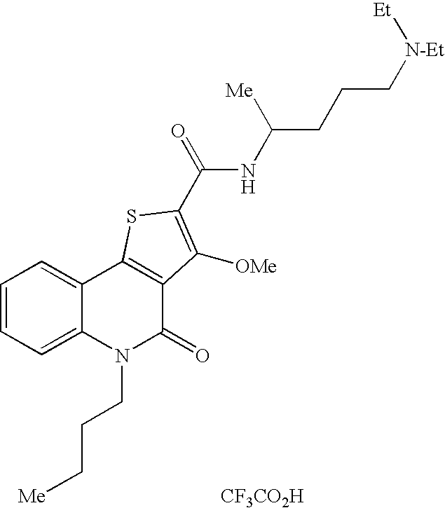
[CF3CO2H].N(C(=O)C1=C([OMe])C2=C(C3=CC=CC=C3N(CCC[Me])C2=O)S1)C(CCC[N-Et][Et])[Me]
